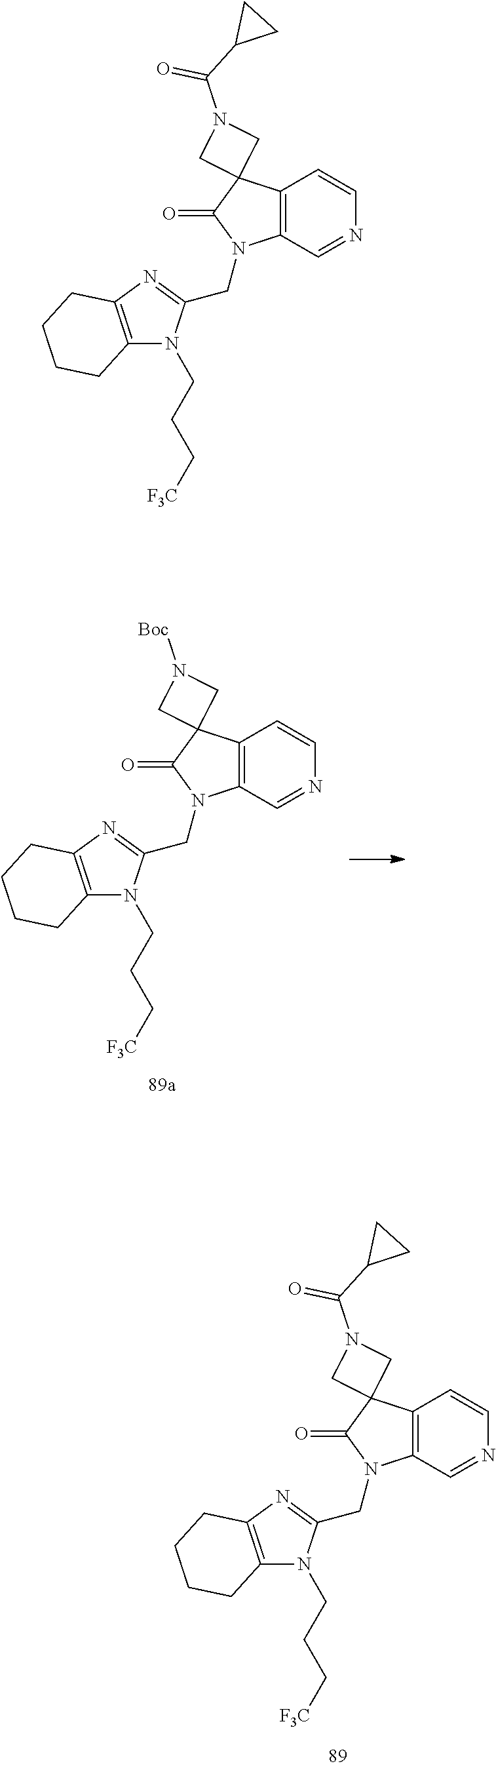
C12=C(C=NC=C1)N(CC1=NC3=C(N1CCC[F3C])CCCC3)C(=O)C21CN(C(C2CC2)=O)C1.C12=C(C=NC=C1)N(CC1=NC3=C(N1CCC[F3C])CCCC3)C(=O)C21CN([Boc])C1.C12=C(C=NC=C1)N(CC1=NC3=C(N1CCC[F3C])CCCC3)C(=O)C21CN(C(C2CC2)=O)C1
